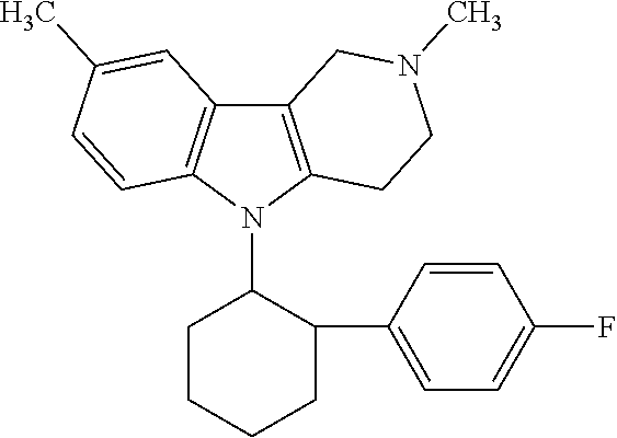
C12=C(N(C3C(C4=CC=C(F)C=C4)CCCC3)C3=C1C=C(C)C=C3)CCN(C)C2
